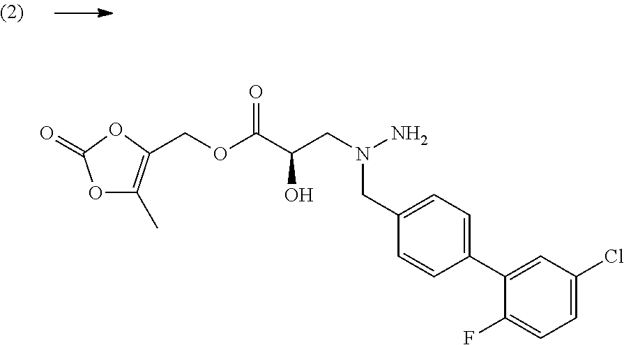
C(OC(C(CN(N)CC1=CC=C(C2=CC(Cl)=CC=C2F)C=C1)O)=O)C1=C(C)OC(=O)O1
